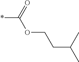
*C(OCCC(C)C)=O
